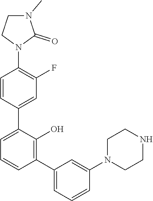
N1(C2=C(F)C=C(C3=CC=CC(C4=CC=CC(N5CCNCC5)=C4)=C3O)C=C2)C(=O)N(C)CC1
